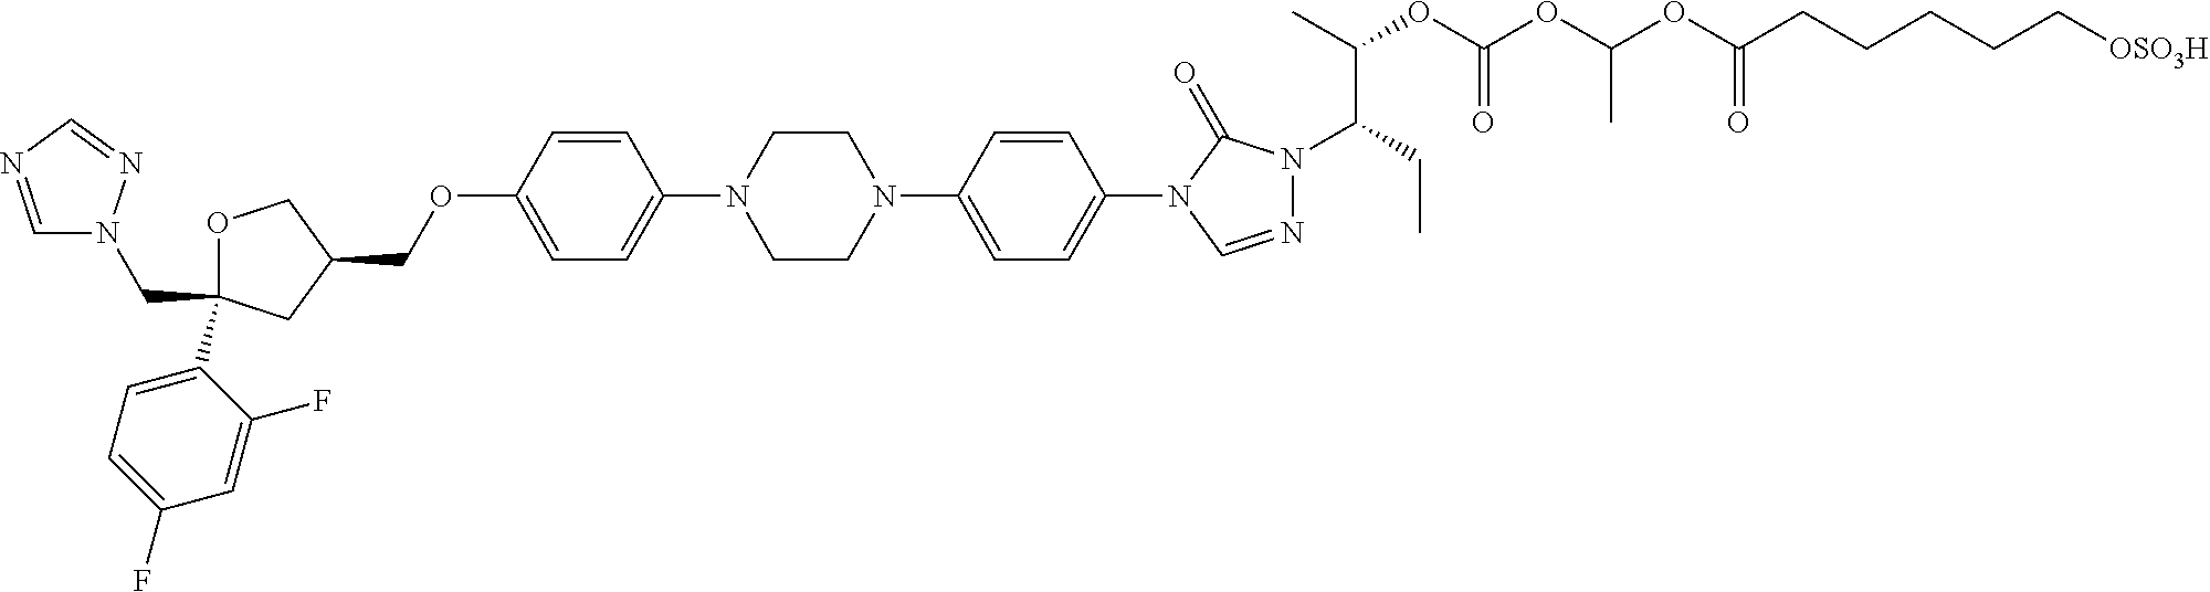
C1OC(C2=CC=C(F)C=C2F)(CN2C=NC=N2)CC1COC1=CC=C(N2CCN(C3=CC=C(N4C=NN(C(CC)C(C)OC(OC(OC(CCCCC[OSO3H])=O)C)=O)C4=O)C=C3)CC2)C=C1
